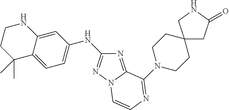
C1=C2C(=CC=C1NC1=NN3C(=N1)C(N1CCC4(CC1)CC(=O)NC4)=NC=C3)C(C)(C)CCN2
